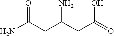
NC(CC(CC(=O)O)N)=O
